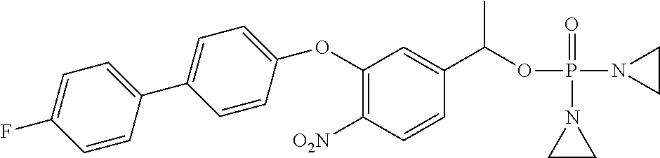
C1(OC2=CC=C(C3=CC=C(F)C=C3)C=C2)=C([O2N])C=CC(C(OP(N2CC2)(=O)N2CC2)C)=C1
